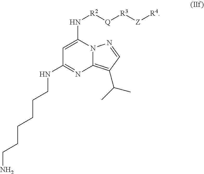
C12=C(C(C)C)C=NN1C(N[R2][Q][R3][Z][R4])=CC(NCCCCCCN)=N2
